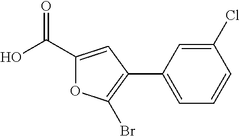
OC(C1=CC(C2=CC=CC(Cl)=C2)=C(Br)O1)=O
